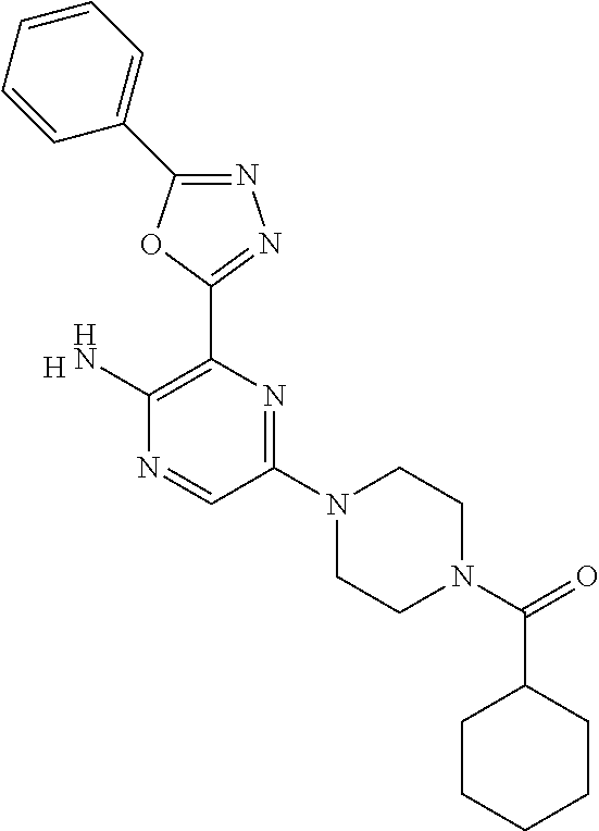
N1=C(C2=CC=CC=C2)OC(C2=C(N)N=CC(N3CCN(C(=O)C4CCCCC4)CC3)=N2)=N1.[H]
